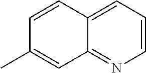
C1=CC2=CC=CN=C2C=C1C
